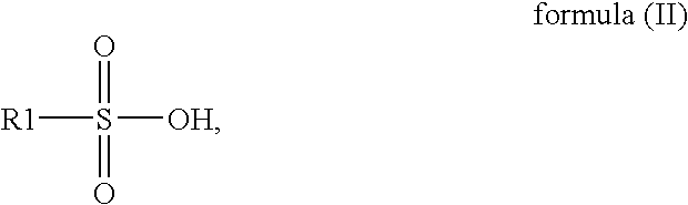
[R1]S(=O)(=O)[OH]
